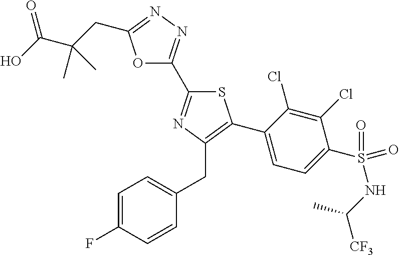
C1(C2=C(CC3=CC=C(F)C=C3)N=C(C3=NN=C(CC(C(O)=O)(C)C)O3)S2)=CC=C(S(NC(C)[CF3])(=O)=O)C(Cl)=C1Cl
